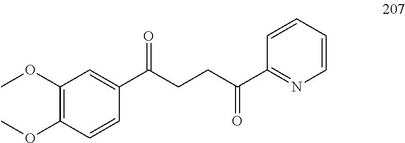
C1(OC)=C(OC)C=CC(C(CCC(C2=NC=CC=C2)=O)=O)=C1
